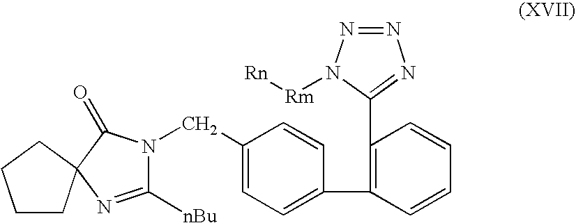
C(C1=CC=C(C2=C(C3=NN=NN3[Rm][Rn])C=CC=C2)C=C1)N1C([nBu])=NC2(C1=O)CCCC2
